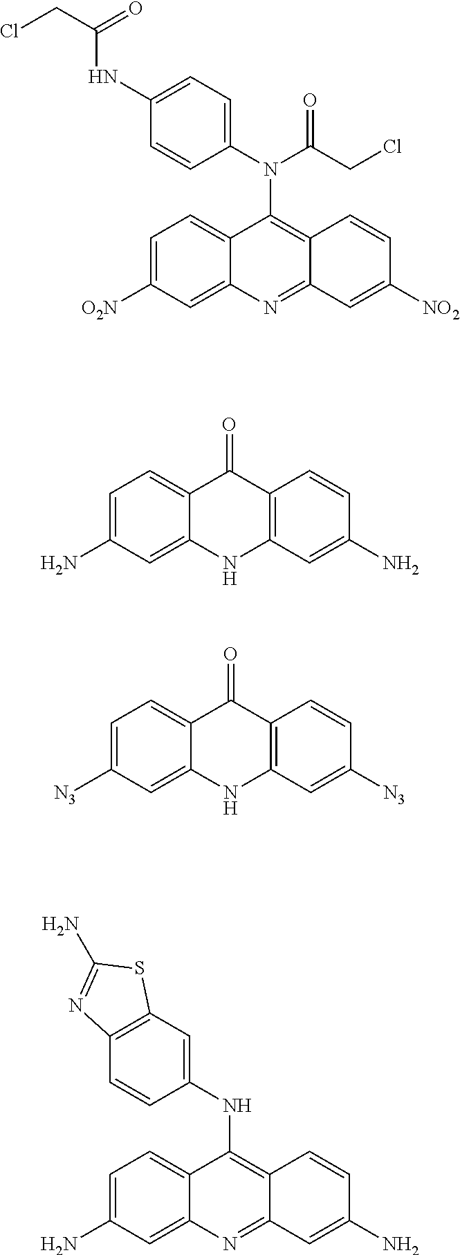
C1=C([O2N])C=C2C(=C1)C(N(C1=CC=C(NC(CCl)=O)C=C1)C(=O)CCl)=C1C(=N2)C=C([NO2])C=C1.C1=C(N)C=C2C(=C1)C(NC1=CC3=C(C=C1)N=C(N)S3)=C1C(=N2)C=C(N)C=C1.C1=C(N)C=C2C(=C1)C(=O)C1=C(N2)C=C(N)C=C1.C1=C([N3])C=C2C(=C1)C(=O)C1=C(N2)C=C([N3])C=C1
